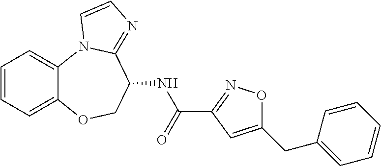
C1=CC=C2C(=C1)N1C(=NC=C1)C(NC(C1=NOC(CC3=CC=CC=C3)=C1)=O)CO2
